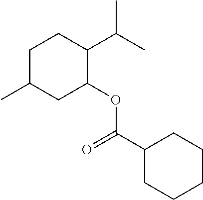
C1C(C)CC(OC(C2CCCCC2)=O)C(C(C)C)C1
